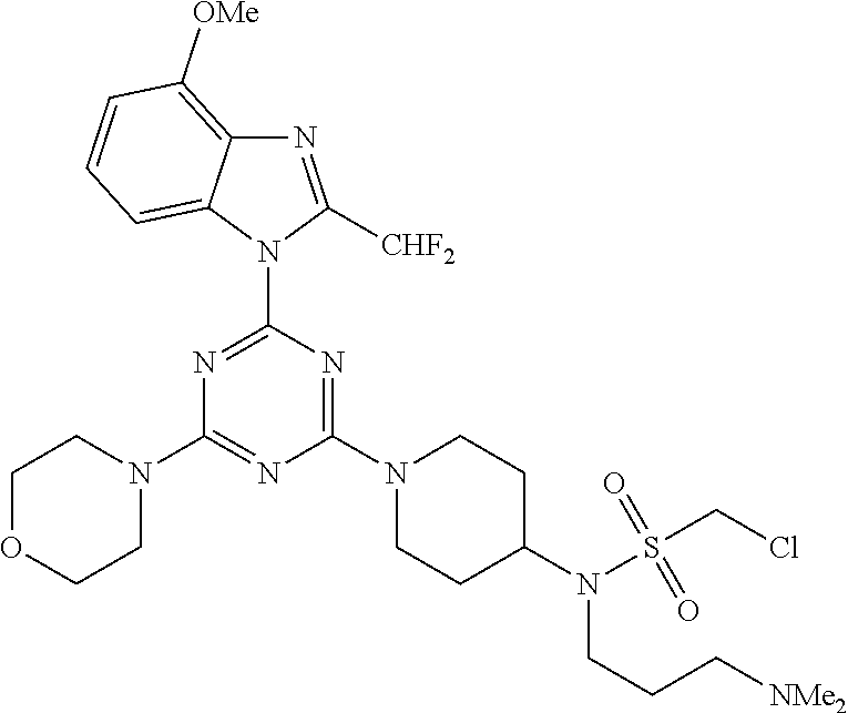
N1=C(N2C3=CC=CC([OMe])=C3N=C2[CHF2])N=C(N2CCC(N(S(CCl)(=O)=O)CCC[NMe2])CC2)N=C1N1CCOCC1
